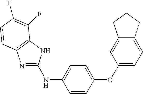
C1(OC2=CC=C(NC3=NC4=C(N3)C(F)=C(F)C=C4)C=C2)=CC=C2C(=C1)CCC2
